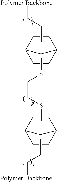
S(C)CCSC.C12CCC(CC1)C2.C(C)C[Polymer Backbone].CCC[Polymer Backbone].C12CCC(CC1)C2
